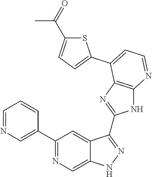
C1=NC=C(C2=NC=C3C(=C2)C(C2=NC4=C(N2)N=CC=C4C2=CC=C(C(=O)C)S2)=NN3)C=C1
